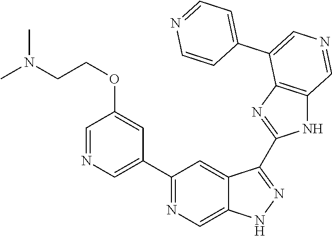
C1(C2=CN=CC(OCCN(C)C)=C2)=NC=C2C(=C1)C(C1=NC3=C(N1)C=NC=C3C1=CC=NC=C1)=NN2
